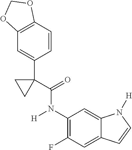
C1(F)=C(N(C(C2(C3=CC4=C(C=C3)OCO4)CC2)=O)[H])C=C2C(=C1)C=CN2[H]
